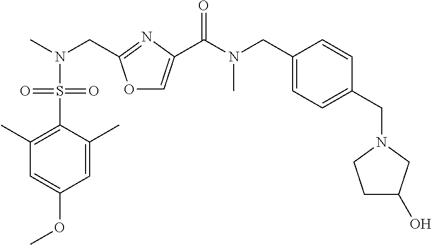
O1C=C(C(N(C)CC2=CC=C(CN3CCC(O)C3)C=C2)=O)N=C1CN(C)S(C1=C(C)C=C(OC)C=C1C)(=O)=O
